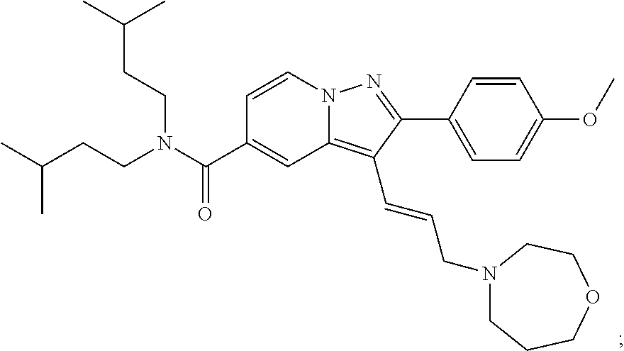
N12C(=C(C=CCN3CCCOCC3)C(C3=CC=C(OC)C=C3)=N1)C=C(C(N(CCC(C)C)CCC(C)C)=O)C=C2
